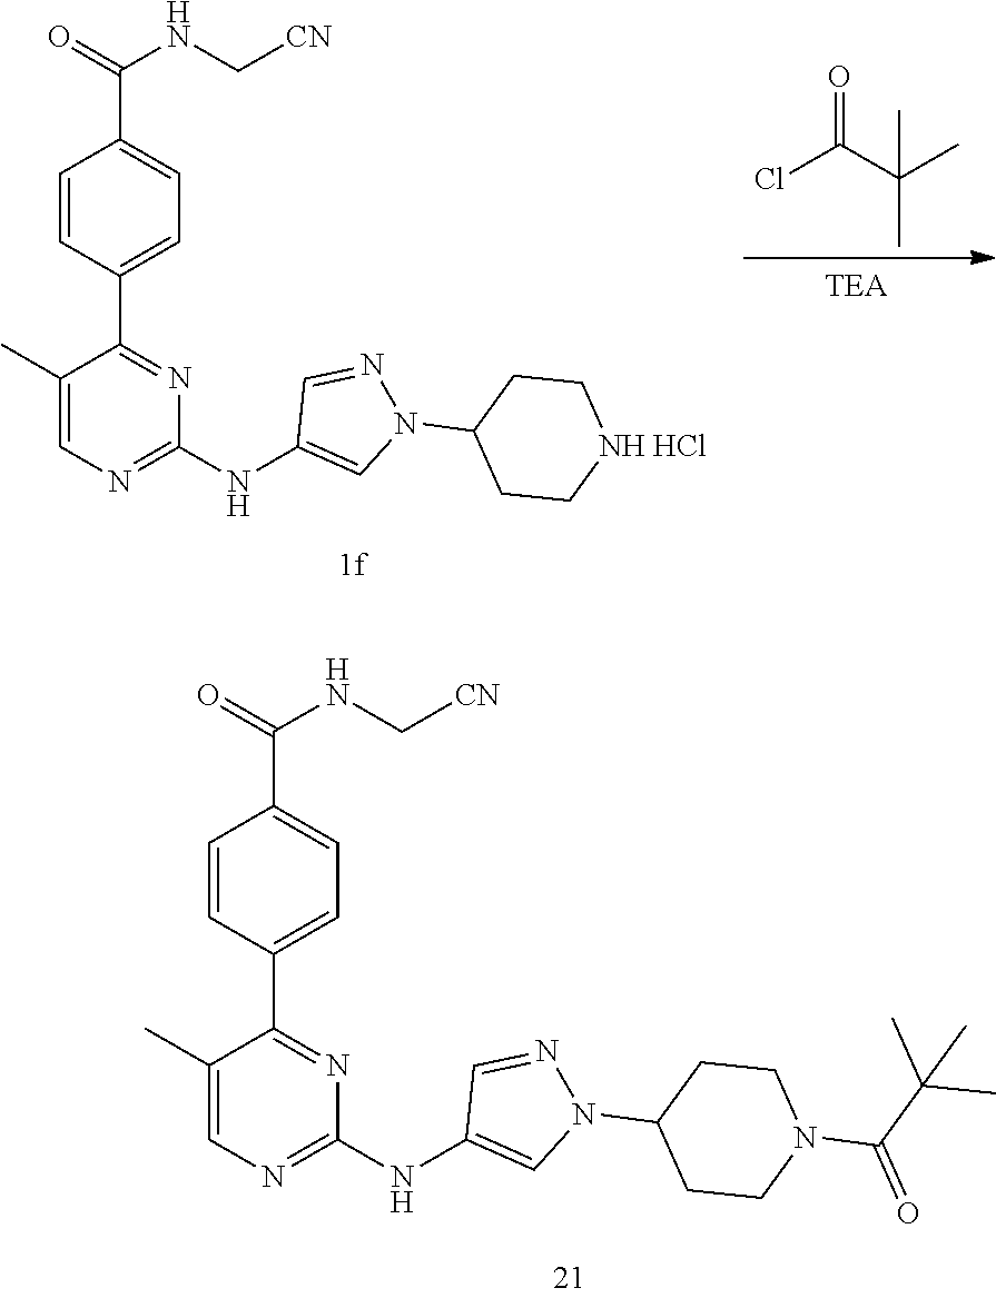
C1=NN(C2CC[NH HCl]CC2)C=C1NC1=NC=C(C)C(C2=CC=C(C(=O)NC[CN])C=C2)=N1.CC(C(Cl)=O)(C)C.N(C1=NC=C(C)C(C2=CC=C(C(NC[CN])=O)C=C2)=N1)C1=CN(C2CCN(C(C(C)(C)C)=O)CC2)N=C1
